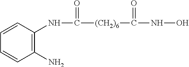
N(C([(CH2)6]C(NO)=O)=O)C1=C(N)C=CC=C1
